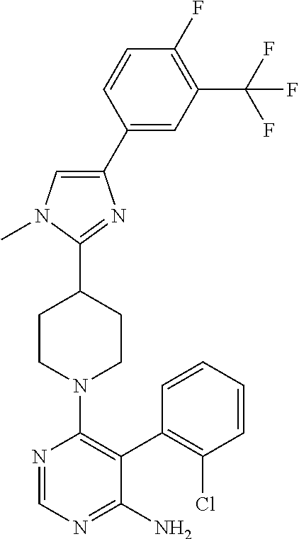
C1(C2=CC(C(F)(F)F)=C(F)C=C2)=CN(C)C(C2CCN(C3=C(C4=C(Cl)C=CC=C4)C(N)=NC=N3)CC2)=N1
